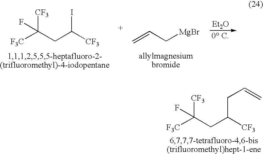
[F3C]C(CC([CF3])CC=C)([CF3])F.[F3C]C(CC([CF3])I)([CF3])F.C=CC[MgBr].[Et2O]
